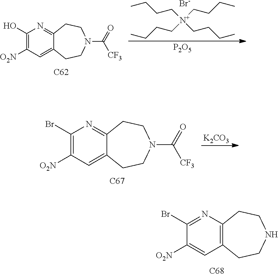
C1(Br)=NC2=C(C=C1[O2N])CCNCC2.[C68].CCCC[N+](CCCC)(CCCC)CCCC.[Br-].[P2O5].C1(O)=C([O2N])C=C2C(=N1)CCN(C(=O)[CF3])CC2.[C62].C1(Br)=C([O2N])C=C2C(=N1)CCN(C(=O)[CF3])CC2.[C67].[K2CO3]
